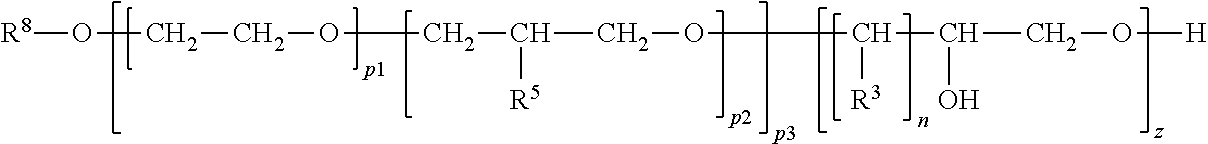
[R8]OCCOCC(COC(C(CO[H])O)[R3])[R5]
